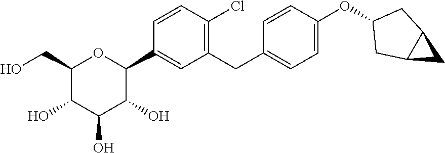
C1(CO)C(O)C(O)C(O)C(C2=CC(CC3=CC=C(OC4CC5C(C4)C5)C=C3)=C(Cl)C=C2)O1
